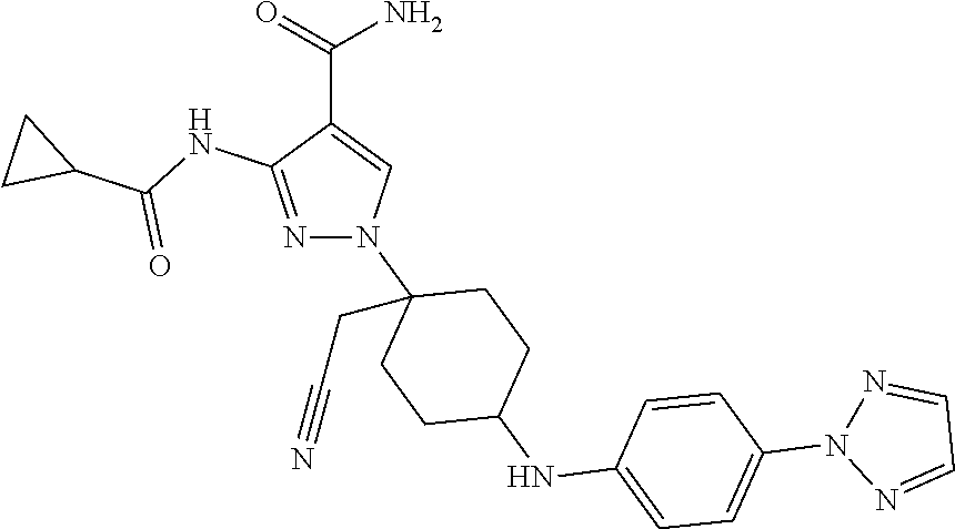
C(C1=CN(C2(CC#N)CCC(NC3=CC=C(N4N=CC=N4)C=C3)CC2)N=C1NC(C1CC1)=O)(=O)N
